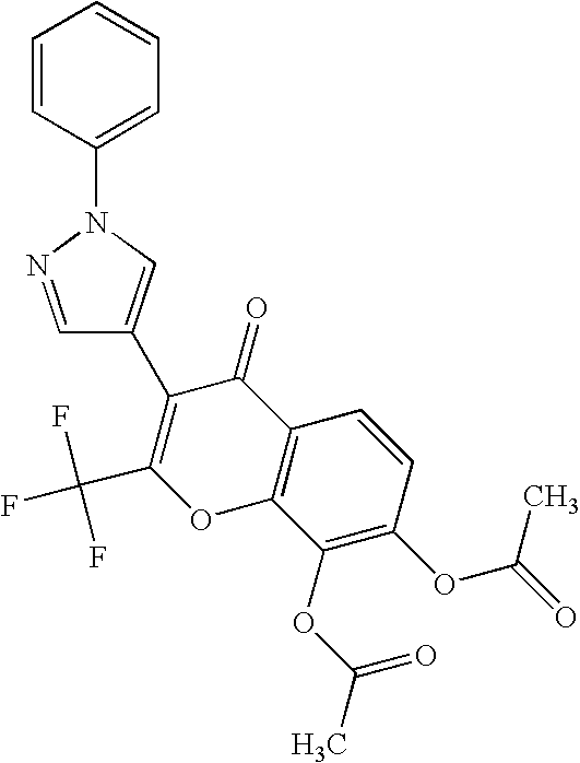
C1=CC(N2N=CC(C3=C(C(F)(F)F)OC4=C(C3=O)C=CC(OC(=O)C)=C4OC(C)=O)=C2)=CC=C1
